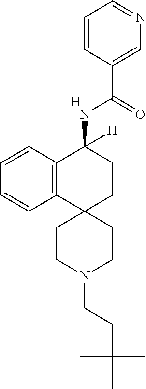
C12=C(C=CC=C1)C(NC(C1=CN=CC=C1)=O)([H])CCC21CCN(CCC(C)(C)C)CC1.[H]
